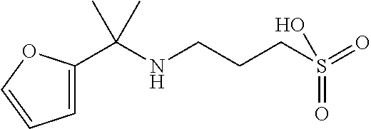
C1=C(C(NCCCS(=O)(=O)O)(C)C)OC=C1
